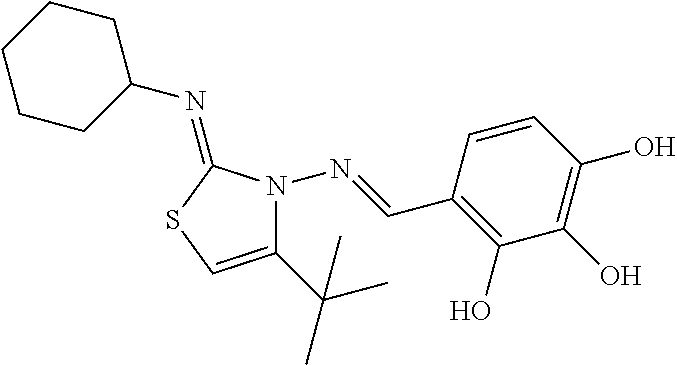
C1CCC(N=C2SC=C(C(C)(C)C)N2N=CC2=C(O)C(O)=C(O)C=C2)CC1
